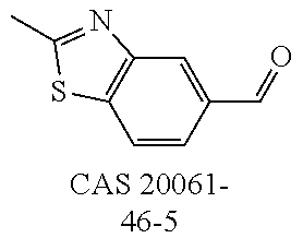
C1=CC(C=O)=CC2=C1SC(C)=N2
